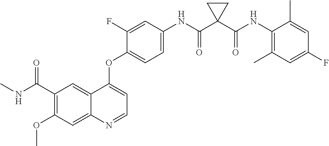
C12=CC(C(NC)=O)=C(OC)C=C1N=CC=C2OC1=CC=C(NC(C2(C(NC3=C(C)C=C(F)C=C3C)=O)CC2)=O)C=C1F
